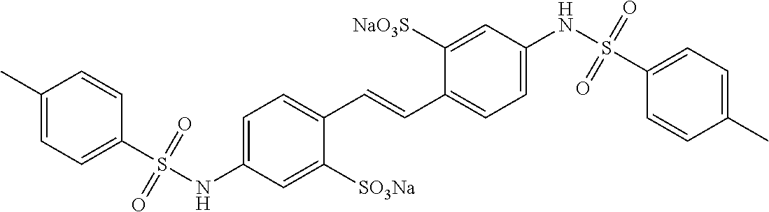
O=S(C1=CC=C(C)C=C1)(NC1=CC=C(C=CC2=CC=C(NS(=O)(=O)C3=CC=C(C)C=C3)C=C2[NaO3S])C([SO3Na])=C1)=O
